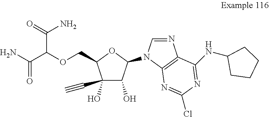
C1(C#C)(O)C(O)C(N2C=NC3=C2N=C(Cl)N=C3NC2CCCC2)OC1COC(C(N)=O)C(=O)N
